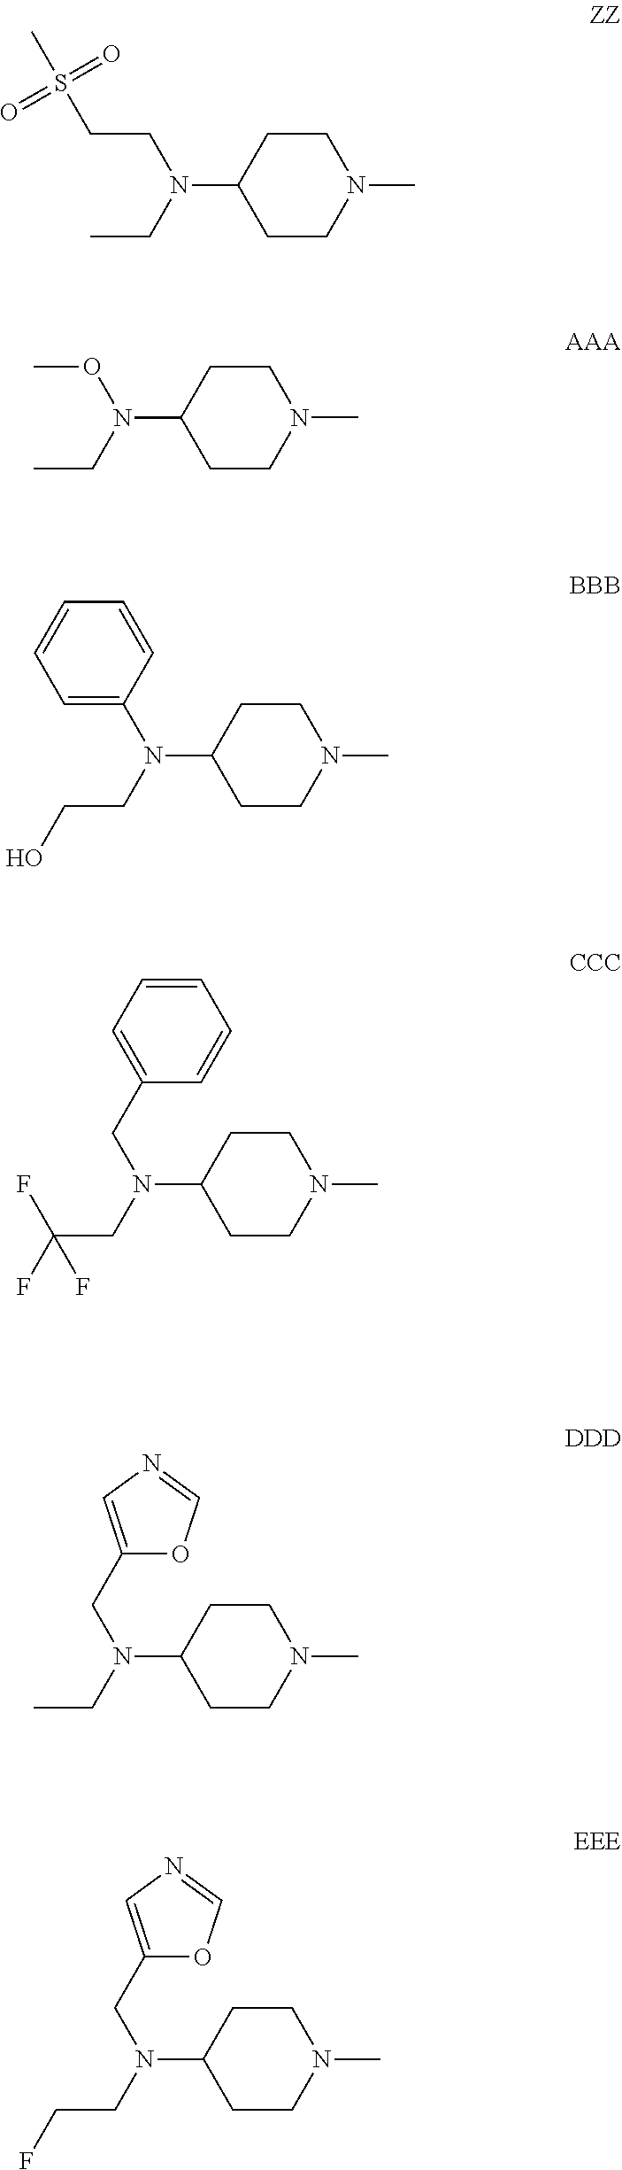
C1CN(C)CCC1N(CCS(C)(=O)=O)CC.C1CN(C)CCC1N(OC)CC.C1CN(C)CCC1N(C1=CC=CC=C1)CCO.C1CN(C)CCC1N(CC1=CC=CC=C1)CC(F)(F)F.C1CN(C)CCC1N(CC1=CN=CO1)CC.C1CN(C)CCC1N(CC1=CN=CO1)CCF
